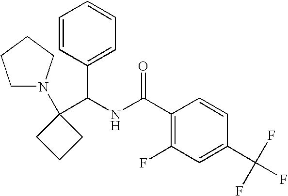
C1(C(NC(C2=C(F)C=C(C(F)(F)F)C=C2)=O)C2=CC=CC=C2)(N2CCCC2)CCC1
